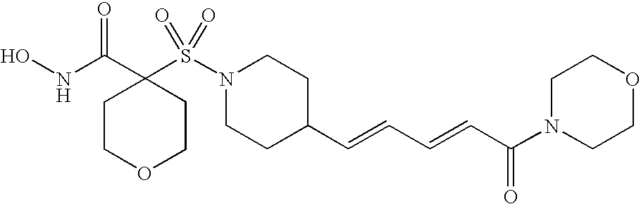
ONC(C1(S(N2CCC(C=CC=CC(N3CCOCC3)=O)CC2)(=O)=O)CCOCC1)=O
